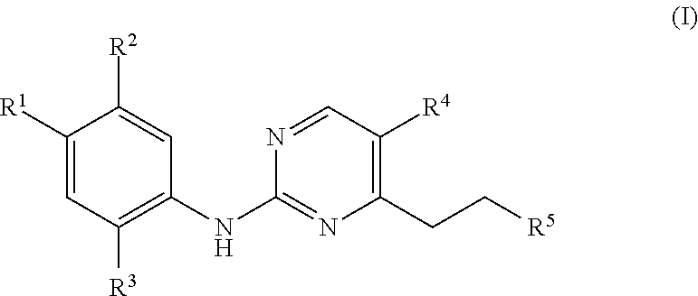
C1([R1])=CC([R3])=C(NC2=NC(CC[R5])=C([R4])C=N2)C=C1[R2]
